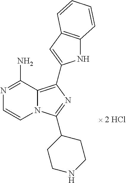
C12=C(C3=CC4=C(N3)C=CC=C4)N=C(C3CCNCC3)N1C=CN=C2N
